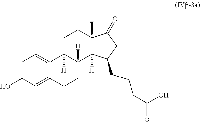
C1=C(O)C=C2C(=C1)C1([H])C([H])(CC2)C2([H])C(C)(CC1)C(=O)CC2CCCC(=O)O
